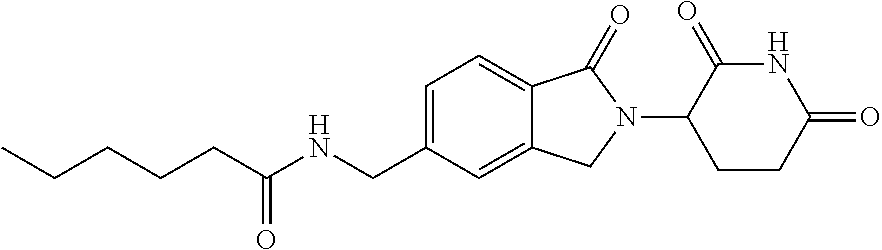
C(C(NCC1=CC=C2C(=C1)CN(C1CCC(=O)NC1=O)C2=O)=O)CCCC
